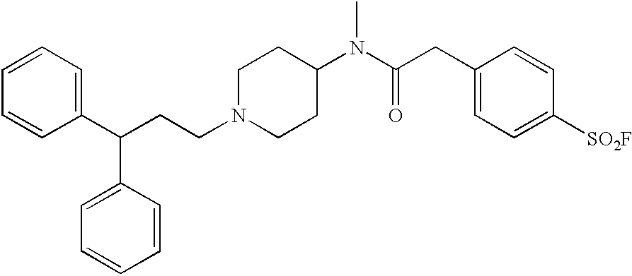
C1(C(CCN2CCC(N(C(CC3=CC=C([SO2F])C=C3)=O)C)CC2)C2=CC=CC=C2)=CC=CC=C1
